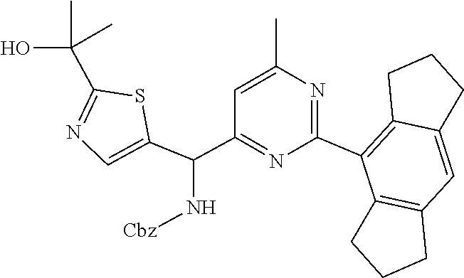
C1(C2=C3CCCC3=CC3=C2CCC3)=NC(C)=CC(C(C2=CN=C(C(O)(C)C)S2)N[Cbz])=N1
